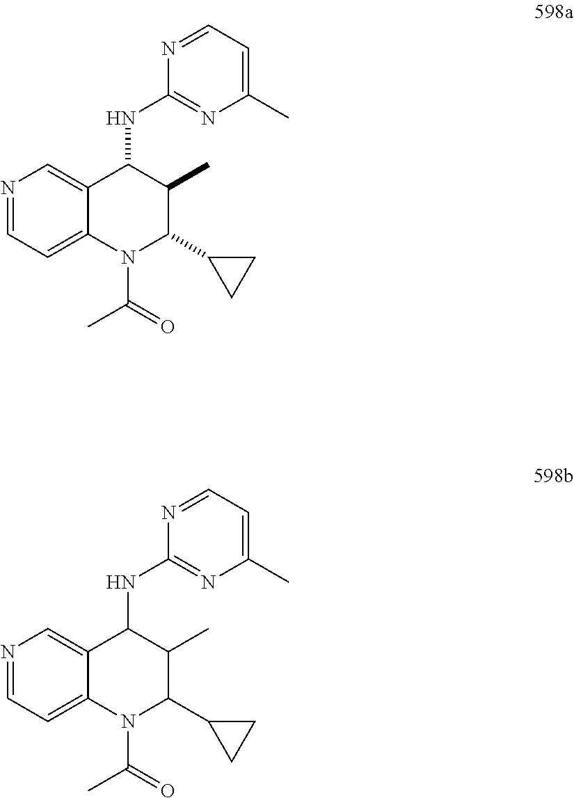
N1=CC=C2C(=C1)C(NC1=NC(C)=CC=N1)C(C)C(C1CC1)N2C(=O)C.N1=CC=C2C(=C1)C(NC1=NC(C)=CC=N1)C(C)C(C1CC1)N2C(=O)C
